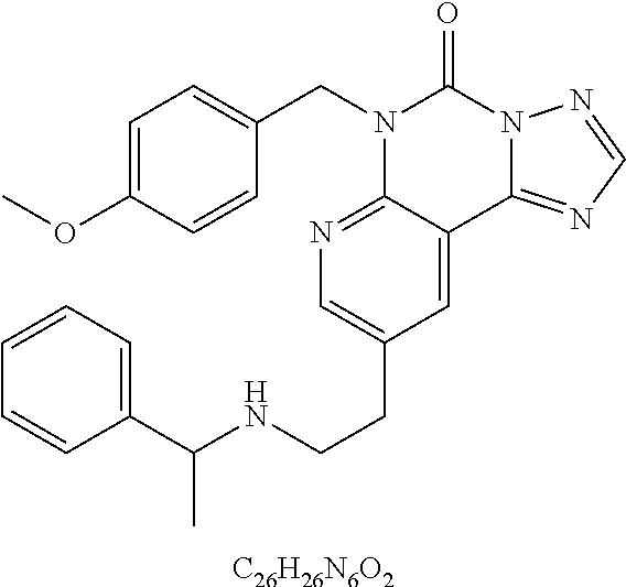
C1=C(OC)C=CC(CN2C3=NC=C(CCNC(C4=CC=CC=C4)C)C=C3C3=NC=NN3C2=O)=C1.[C26H26N6O2]
